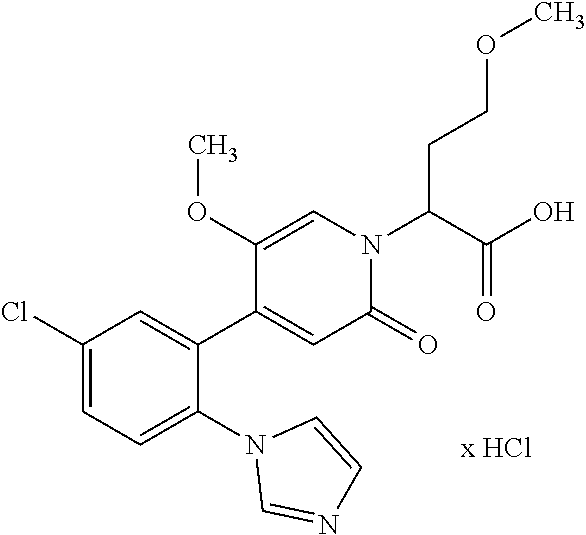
C1(Cl)=CC=C(N2C=NC=C2)C(C2=CC(=O)N(C(C(O)=O)CCOC)C=C2OC)=C1
